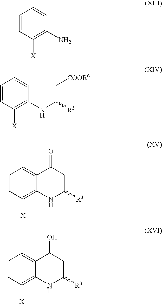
C1=CC([X])=C(N)C=C1.C1=CC([X])=C(NC([R3])C[COOR6])C=C1.C1=CC([X])=C2C(=C1)C(=O)CC([R3])N2.C1=CC([X])=C2C(=C1)C(O)CC([R3])N2
